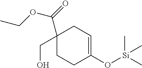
C1(CO)(C(=O)OCC)CCC(O[Si](C)(C)C)=CC1
